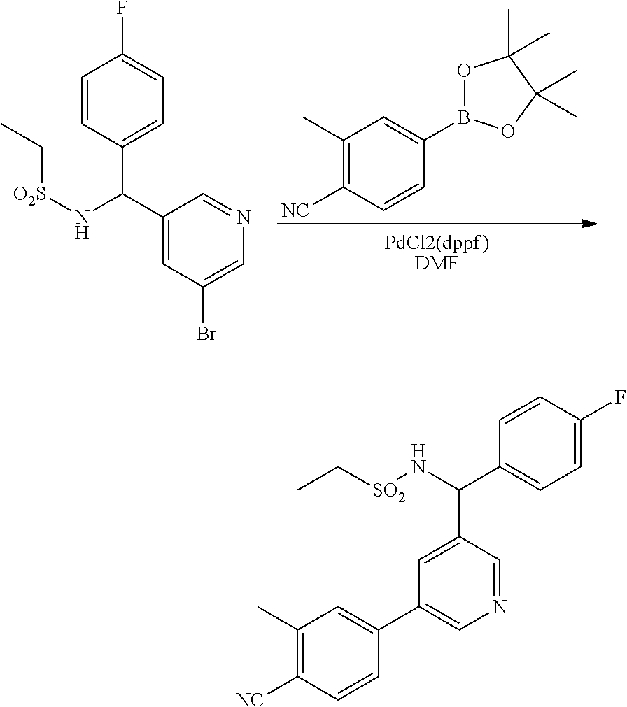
C1([NC])=C(C)C=C(B2OC(C)(C)C(C)(C)O2)C=C1.C1(C(N[O2S]CC)C2=CC=C(F)C=C2)=CC(Br)=CN=C1.[PdCl2(dppf)DMF].C1([NC])=C(C)C=C(C2=CN=CC(C(N[SO2]CC)C3=CC=C(F)C=C3)=C2)C=C1
